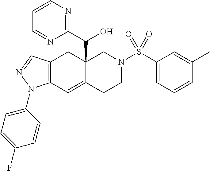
C12=C(C=C3C(C(C4=NC=CC=N4)O)(C1)CN(S(C1=CC=CC(C)=C1)(=O)=O)CC3)N(C1=CC=C(F)C=C1)N=C2
